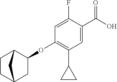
C1(OC2=C(C3CC3)C=C(C(O)=O)C(F)=C2)CC2CCC1C2
